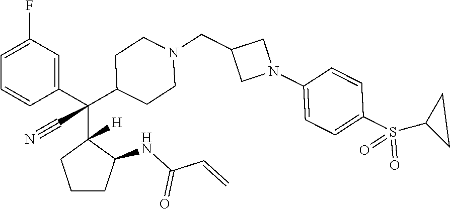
C1=C(F)C=C(C(C2([H])CCCC2NC(C=C)=O)(C2CCN(CC3CN(C4=CC=C(S(=O)(=O)C5CC5)C=C4)C3)CC2)C#N)C=C1
